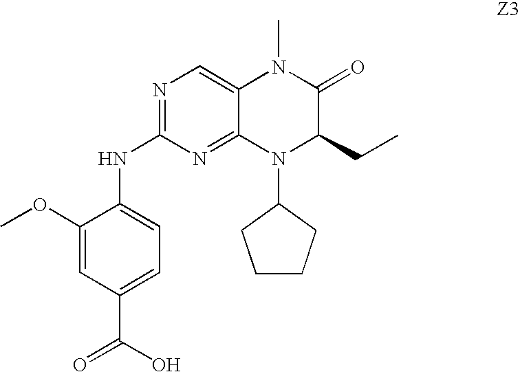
C1(OC)=CC(C(=O)O)=CC=C1NC1=NC=C2C(=N1)N(C1CCCC1)C(CC)C(=O)N2C
